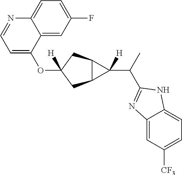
O(C1([H])CC2C(C1)C2(C(C)C1=NC2=CC([CF3])=CC=C2N1)[H])C1=CC=NC2=CC=C(F)C=C12
